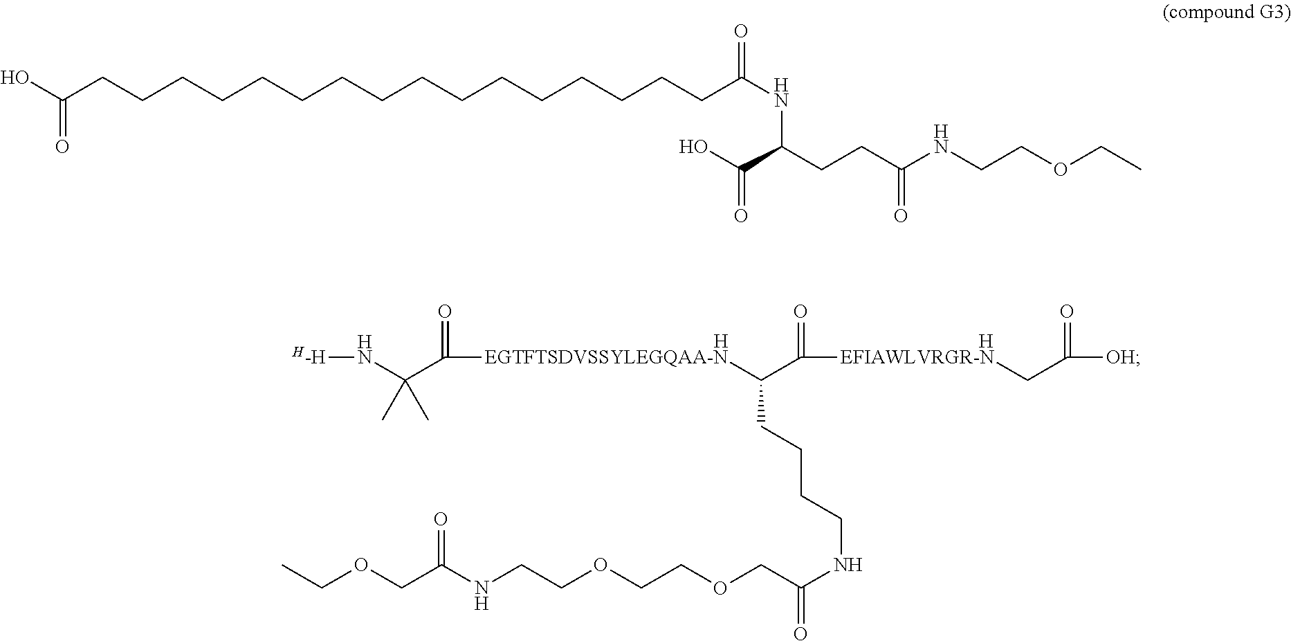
[H-H]NC(C([EGTFTSDVSSYLEGQAA-N]C(CCCCNC(COCCOCCNC(COCC)=O)=O)C([EFIAWLVRGR-N]CC([OH])=O)=O)=O)(C)C.[H].[H].OC(CCCCCCCCCCCCCCCCC(=O)NC(CCC(NCCOCC)=O)C(O)=O)=O
